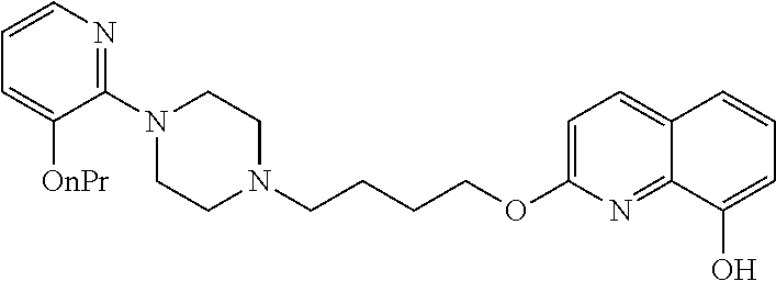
N1(C2=NC=CC=C2[OnPr])CCN(CCCCOC2=CC=C3C(=N2)C(O)=CC=C3)CC1
